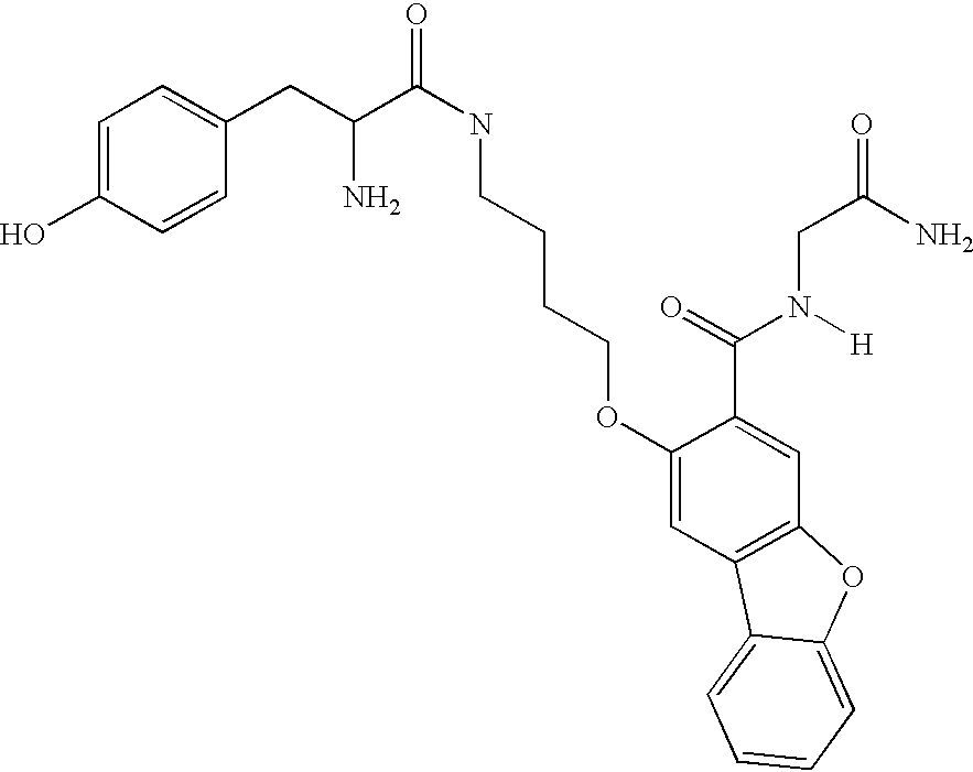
C1=C(O)C=CC(CC(C(NCCCCOC2=CC3=C(C=C2C(=O)N([H])CC(N)=O)OC2=CC=CC=C32)=O)N)=C1
